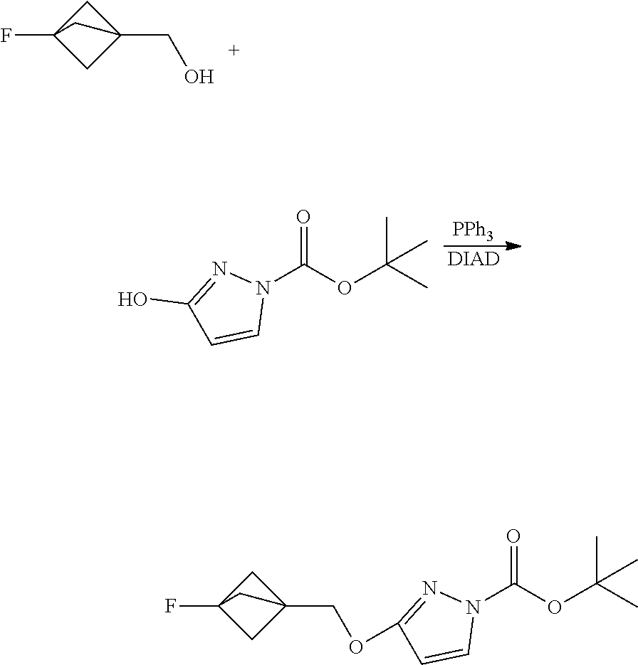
FC12CC(CO)(C1)C2.N1(C(=O)OC(C)(C)C)N=C(O)C=C1.[PPh3].[DIAD].FC12CC(COC3=NN(C(OC(C)(C)C)=O)C=C3)(C1)C2
